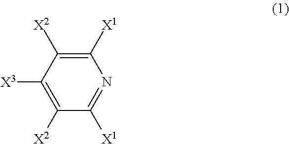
C1([X1])=C([X2])C([X3])=C([X2])C([X1])=N1
